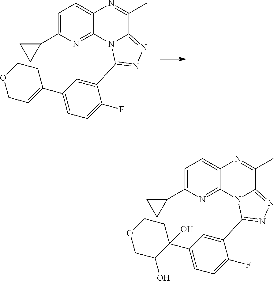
C1=C(C2CC2)N=C2C(=C1)N=C(C)C1=NN=C(C3=CC(C4=CCOCC4)=CC=C3F)N21.C1=C(C2CC2)N=C2C(=C1)N=C(C)C1=NN=C(C3=CC(C4(O)CCOCC4O)=CC=C3F)N21
